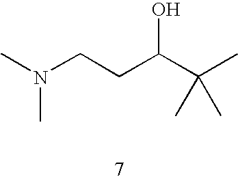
CN(C)CCC(C(C)(C)C)O
